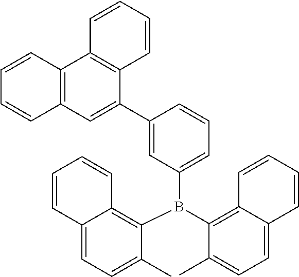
C12=CC=C(C)C(B(C3=C4C(=CC=C3C)C=CC=C4)C3=CC=CC(C4=CC5=C(C6=C4C=CC=C6)C=CC=C5)=C3)=C1C=CC=C2
